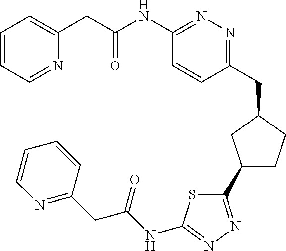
C1=CC=NC(CC(NC2=NN=C(CC3CC(C4=NN=C(NC(CC5=NC=CC=C5)=O)S4)CC3)C=C2)=O)=C1
